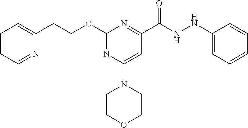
C(C1=NC(OCCC2=CC=CC=N2)=NC(N2CCOCC2)=C1)(NNC1=CC(C)=CC=C1)=O
